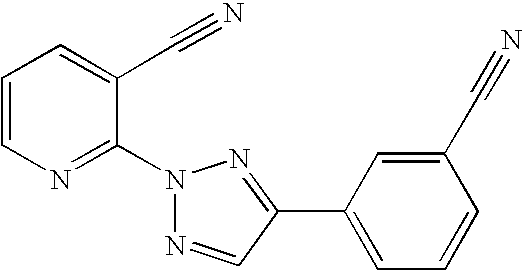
N1(C2=NC=CC=C2C#N)N=CC(C2=CC=CC(C#N)=C2)=N1
